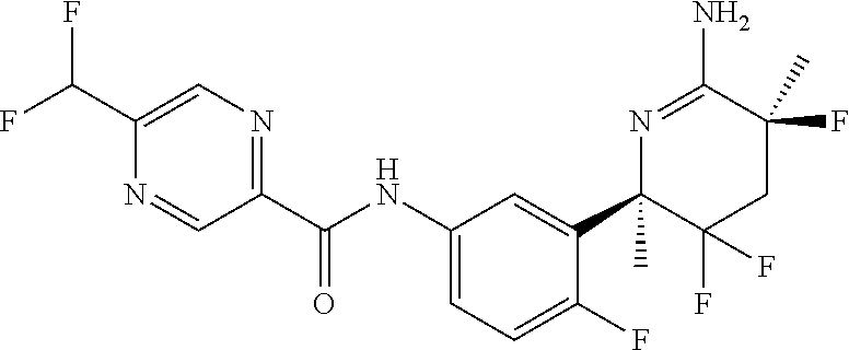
C1(C(NC2=CC=C(F)C(C3(C)C(F)(F)CC(F)(C)C(N)=N3)=C2)=O)=NC=C(C(F)F)N=C1
